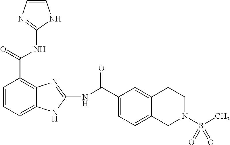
N(C(C1=C2C(=CC=C1)NC(NC(C1=CC=C3C(=C1)CCN(S(C)(=O)=O)C3)=O)=N2)=O)C1=NC=CN1
